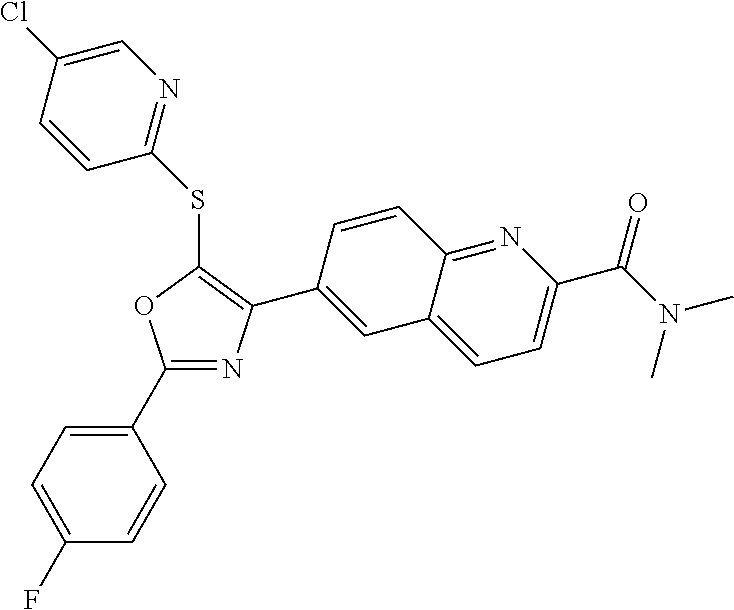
C1(C2=CC=C(F)C=C2)=NC(C2=CC3=CC=C(C(N(C)C)=O)N=C3C=C2)=C(SC2=NC=C(Cl)C=C2)O1
